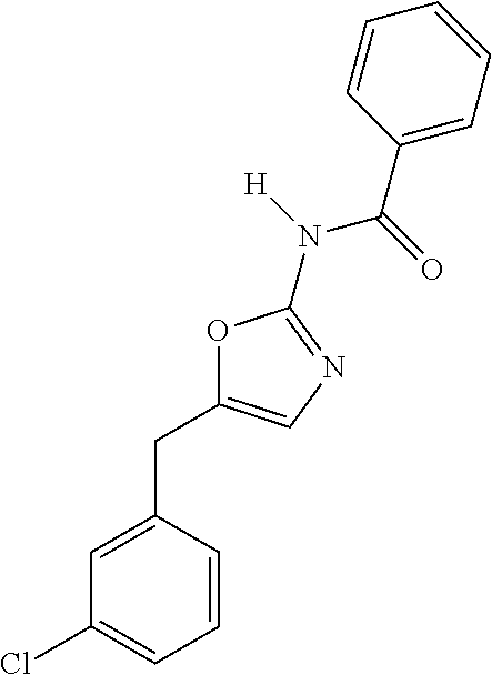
C1=C(CC2=CN=C(N(C(C3=CC=CC=C3)=O)[H])O2)C=CC=C1Cl
